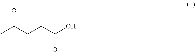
CC(CCC(O)=O)=O
